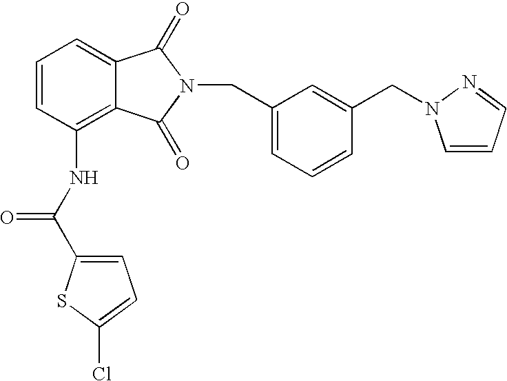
C1=C2C(=C(NC(C3=CC=C(Cl)S3)=O)C=C1)C(=O)N(CC1=CC=CC(CN3N=CC=C3)=C1)C2=O
